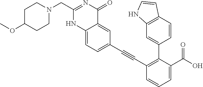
C12=CC(C#CC3=C(C4=CC5=C(C=C4)C=CN5)C(C(O)=O)=CC=C3)=CC=C1NC(CN1CCC(OC)CC1)=NC2=O
